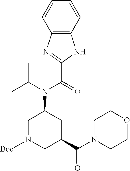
C12=C(C=CC=C1)NC(C(=O)N(C(C)C)C1CC(C(N3CCOCC3)=O)CN([Boc])C1)=N2
